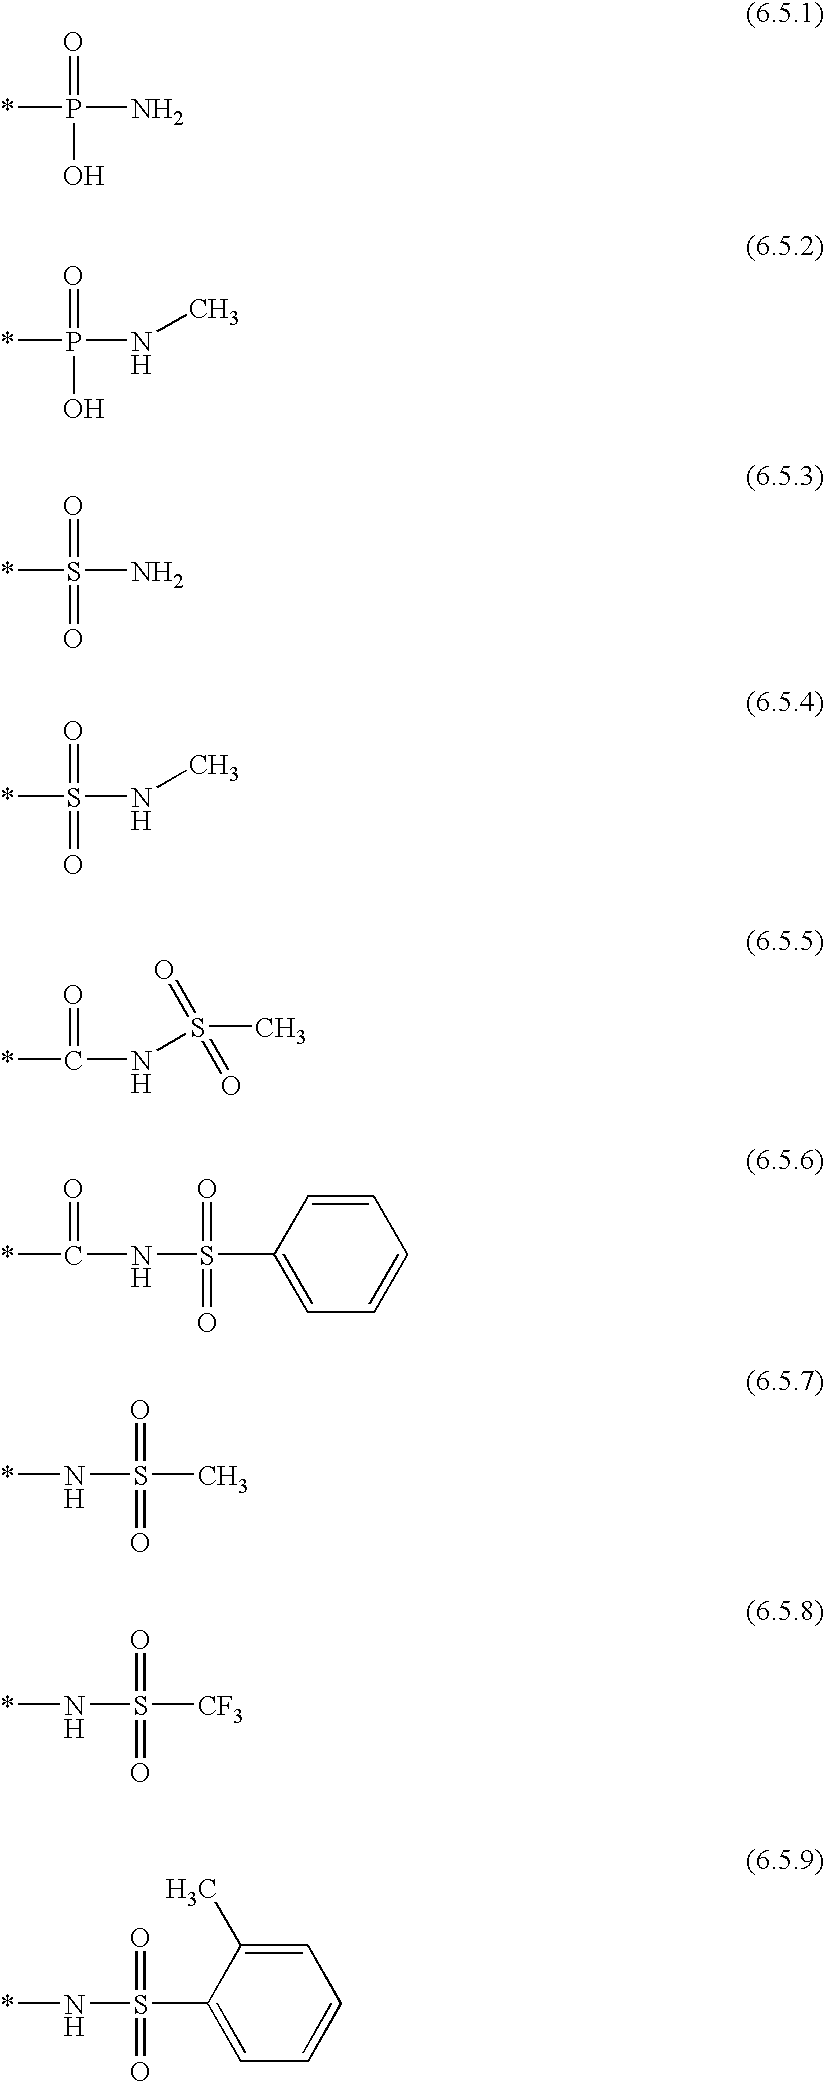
*P(=O)(O)N.*P(=O)(O)NC.*S(=O)(=O)N.*S(=O)(=O)NC.*C(=O)NS(=O)(=O)C.*C(=O)NS(=O)(=O)C1=CC=CC=C1.N(S(=O)(=O)C)*.N(S(=O)(=O)[CF3])*.N(S(=O)(=O)C1=CC=CC=C1C)*
